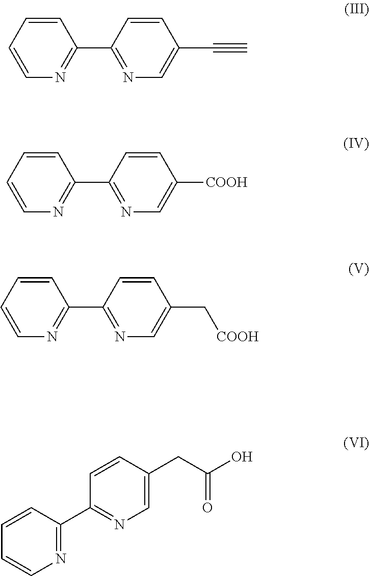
C1=CC=CN=C1C1=NC=C(C#C)C=C1.C1=CC=CN=C1C1=NC=C([COOH])C=C1.C1=CC=CN=C1C1=NC=C(C[COOH])C=C1.N1=C(C2=NC=C(CC(O)=O)C=C2)C=CC=C1
